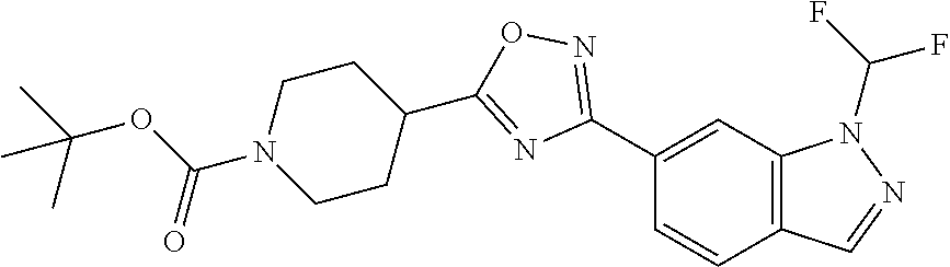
C1(C2=NOC(C3CCN(C(OC(C)(C)C)=O)CC3)=N2)=CC2=C(C=C1)C=NN2C(F)F
